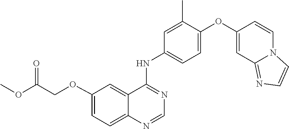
C1=C(OC2=CC3=NC=CN3C=C2)C(C)=CC(NC2=NC=NC3=CC=C(OCC(OC)=O)C=C23)=C1
